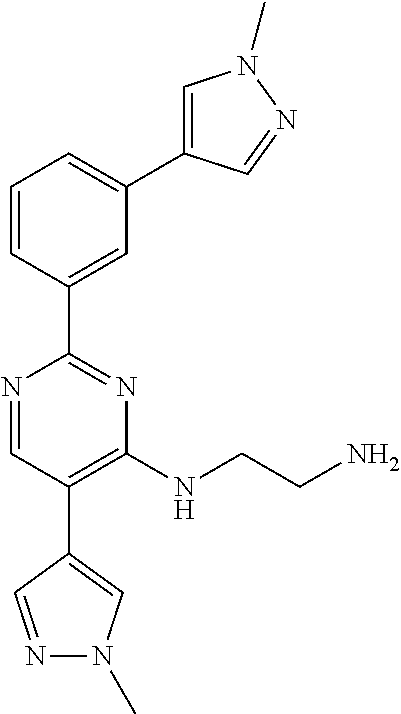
N1=CC(C2=CN(C)N=C2)=C(NCCN)N=C1C1=CC(C2=CN(C)N=C2)=CC=C1
